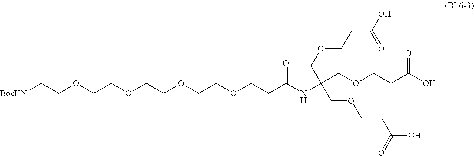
[BocHN]CCOCCOCCOCCOCCC(NC(COCCC(O)=O)(COCCC(O)=O)COCCC(O)=O)=O
